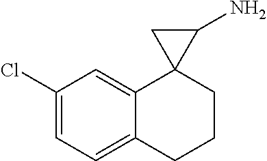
C1=C(Cl)C=C2C(=C1)CCCC21C(N)C1
